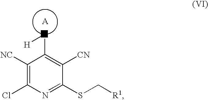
[A].C(C1=C([CN])C(SC[R1])=NC(Cl)=C1[NC])[H]
